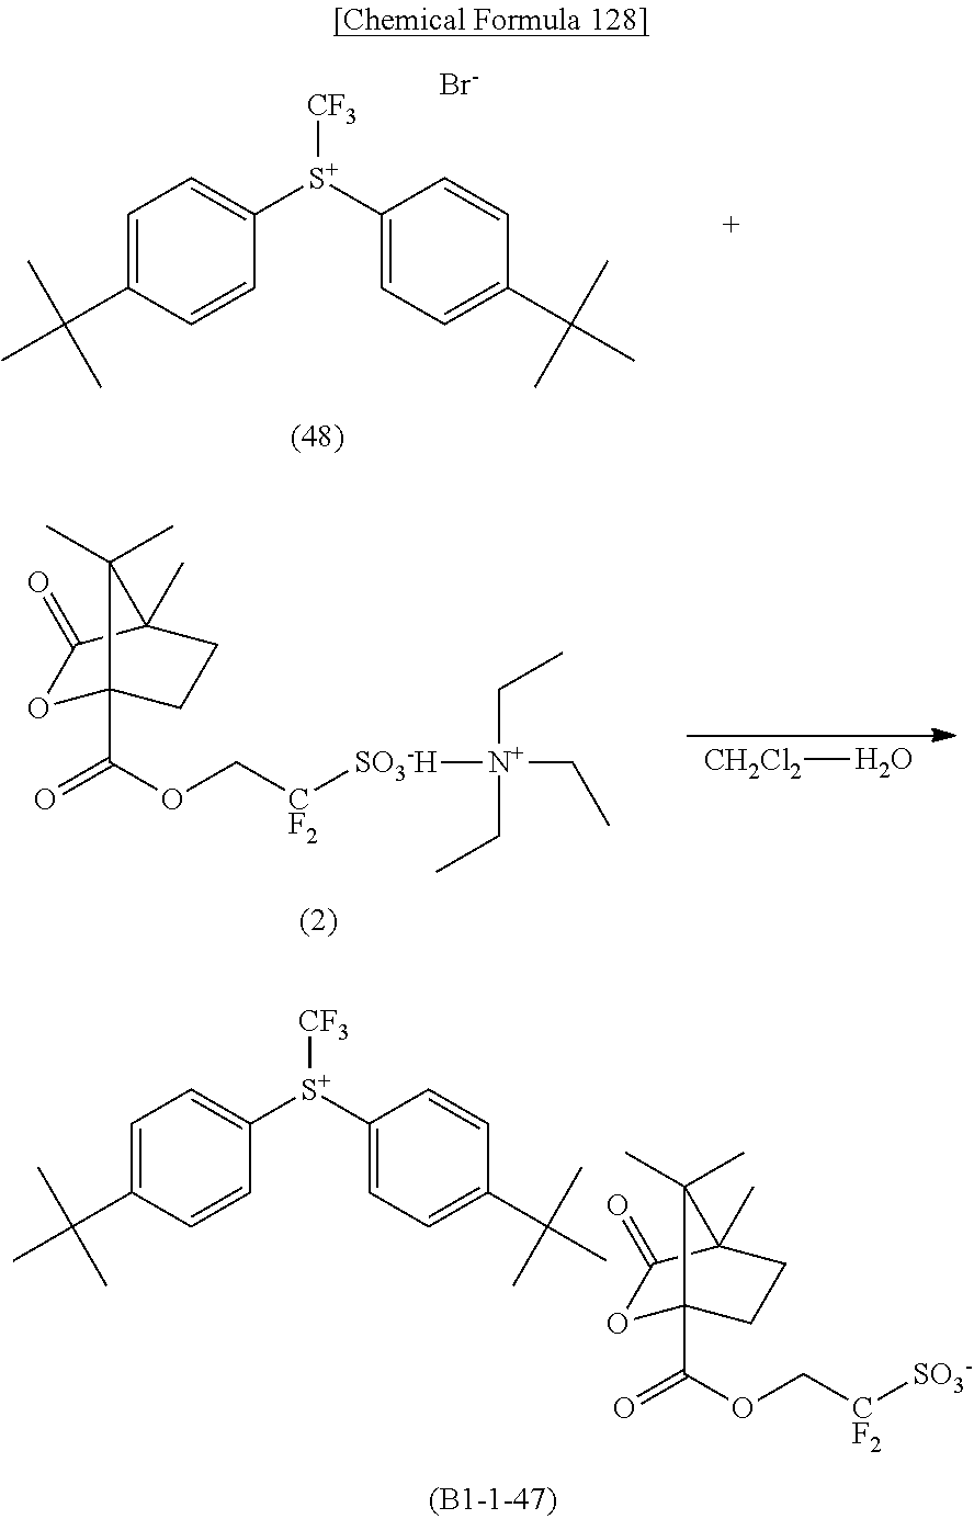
[CH2Cl2]O.O1C2(C(OC[CF2][SO3-H][N+](CC)(CC)CC)=O)CCC(C)(C1=O)C2(C)C.[Br-].[CF3][S+](C1=CC=C(C(C)(C)C)C=C1)C1=CC=C(C(C)(C)C)C=C1.O1C2(C(OC[CF2][SO3-])=O)CCC(C)(C1=O)C2(C)C.[CF3][S+](C1=CC=C(C(C)(C)C)C=C1)C1=CC=C(C(C)(C)C)C=C1
